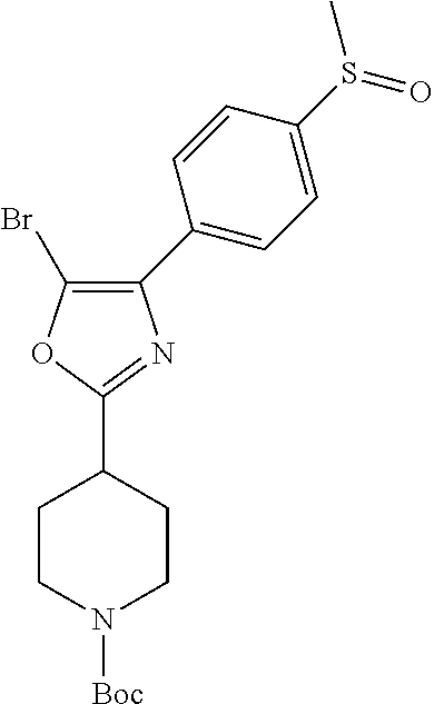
C1(C2=CC=C(S(C)=O)C=C2)=C(Br)OC(C2CCN([Boc])CC2)=N1
